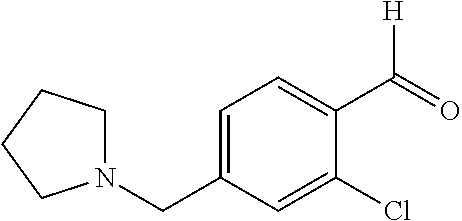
C1=C(CN2CCCC2)C=C(Cl)C(C(=O)[H])=C1
